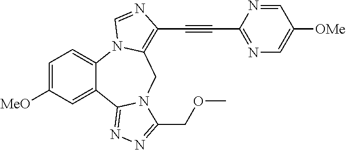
C1=C([MeO])C=C2C(=C1)N1C(=C(C#CC3=NC=C([OMe])C=N3)N=C1)CN1C2=NN=C1COC
